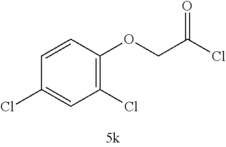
C1(Cl)=C(OCC(Cl)=O)C=CC(Cl)=C1
